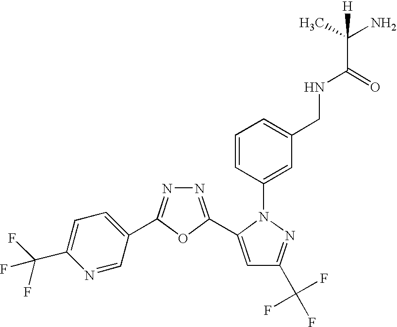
N1=C(C2=CC(C(F)(F)F)=NN2C2=CC(CNC(C(C)(N)[H])=O)=CC=C2)OC(C2=CC=C(C(F)(F)F)N=C2)=N1
